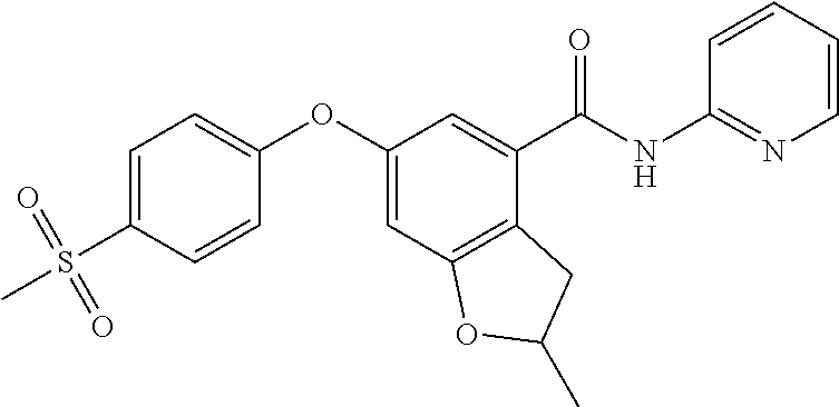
C1=C(S(C)(=O)=O)C=CC(OC2=CC3=C(C(C(NC4=NC=CC=C4)=O)=C2)CC(C)O3)=C1
